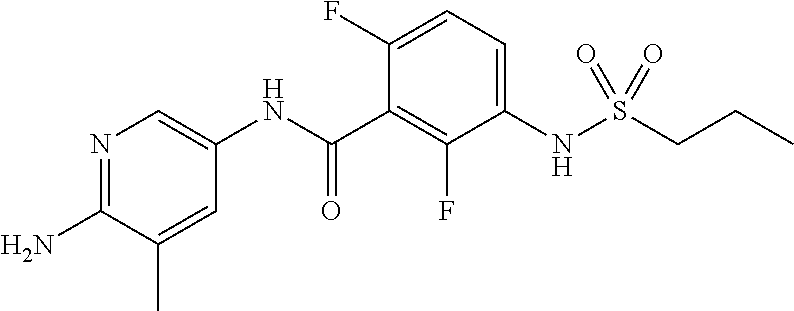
N1=C(N)C(C)=CC(NC(C2=C(F)C(NS(CCC)(=O)=O)=CC=C2F)=O)=C1
